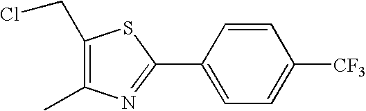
C1(CCl)=C(C)N=C(C2=CC=C([CF3])C=C2)S1
